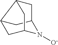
C12CC3N([O-])C(C1)CC2C3
